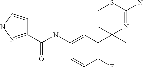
C1CC(C2=C(F)C=CC(NC(=O)C3=NNC=C3)=C2)(C)N=C(N)S1
